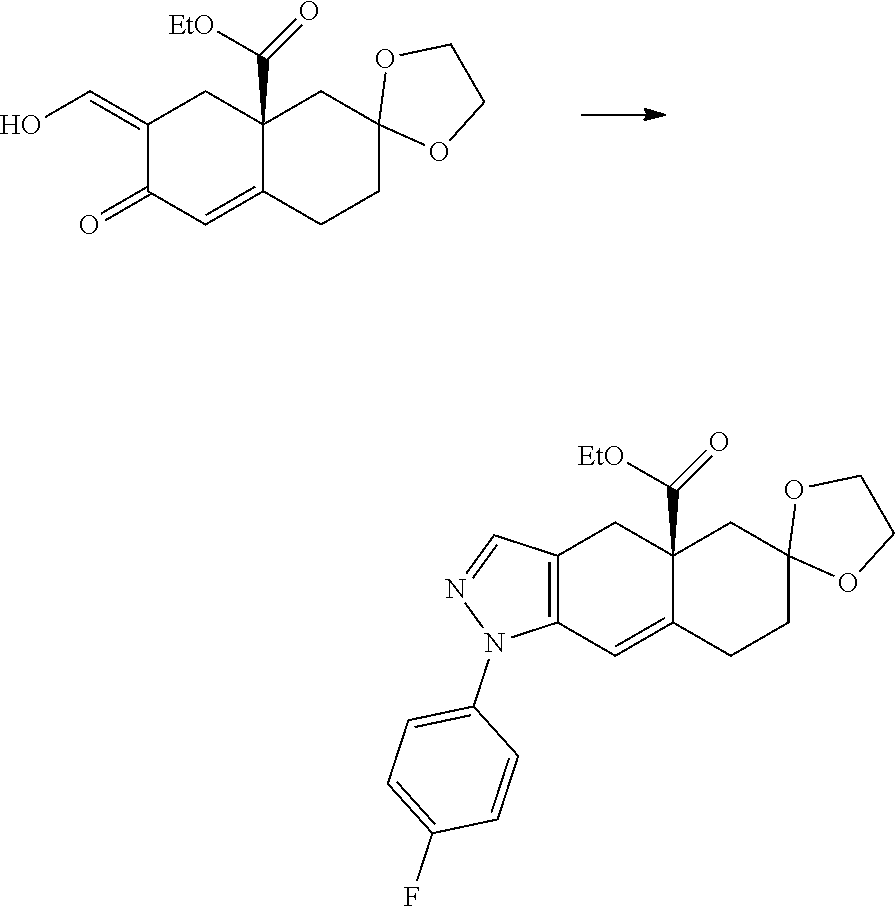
C1(=CO)C(=O)C=C2C(C([EtO])=O)(C1)CC1(CC2)OCCO1.C12=C(C=C3C(C([EtO])=O)(C1)CC1(CC3)OCCO1)N(C1=CC=C(F)C=C1)N=C2
